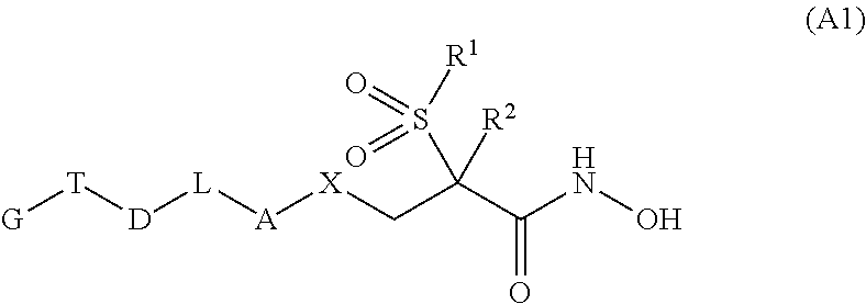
[G][T][D][L][A][X]CC(C(NO)=O)([R2])S([R1])(=O)=O
